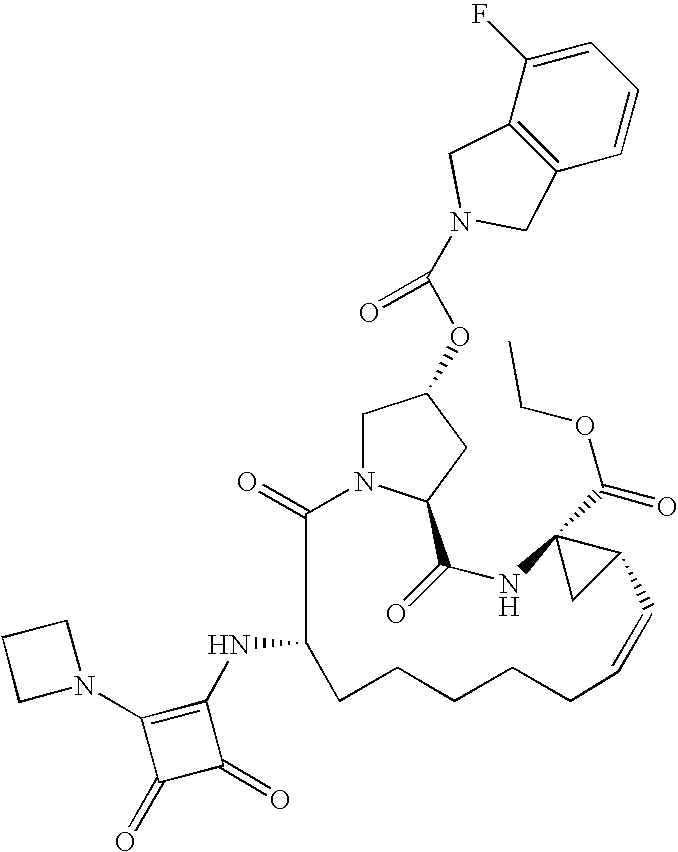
C1=C(F)C2=C(C=C1)CN(C(OC1CN3C(=O)C(NC4=C(N5CCC5)C(=O)C4=O)CCCCCC=CC4C(C(=O)OCC)(NC(=O)C3C1)C4)=O)C2
